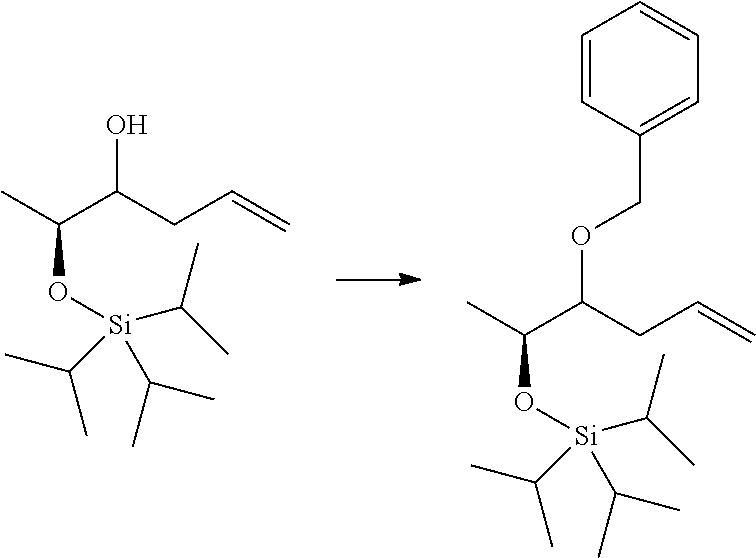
C(O[Si](C(C)C)(C(C)C)C(C)C)(C)C(CC=C)OCC1=CC=CC=C1.C(O[Si](C(C)C)(C(C)C)C(C)C)(C)C(CC=C)O
